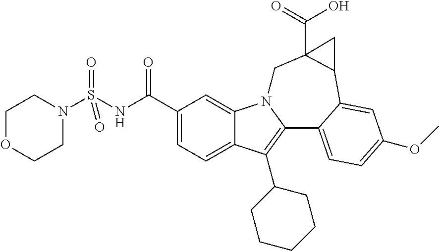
C1N(S(NC(C2=CC=C3C(=C2)N2C(=C3C3CCCCC3)C3=CC=C(OC)C=C3C3C(C(=O)O)(C2)C3)=O)(=O)=O)CCOC1
